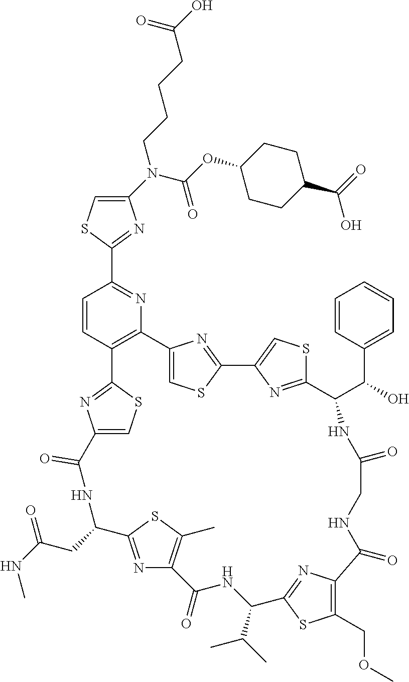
C1(N(C(OC2CCC(C(O)=O)CC2)=O)CCCCC(=O)O)=CSC(C2=NC3=C(C=C2)C2=NC(=CS2)C(=O)NC(CC(=O)NC)C2=NC(=C(C)S2)C(=O)NC(C(C)C)C2=NC(=C(COC)S2)C(=O)NCC(=O)NC(C(C2=CC=CC=C2)O)C2=NC(=CS2)C2=NC3=CS2)=N1
